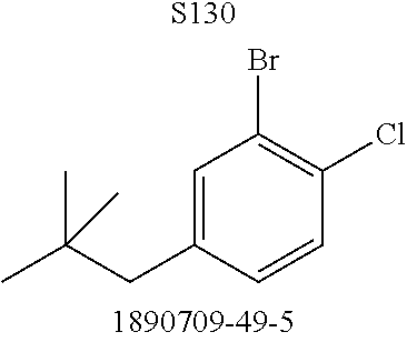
C1=C(CC(C)(C)C)C=CC(Cl)=C1Br.[S130]
